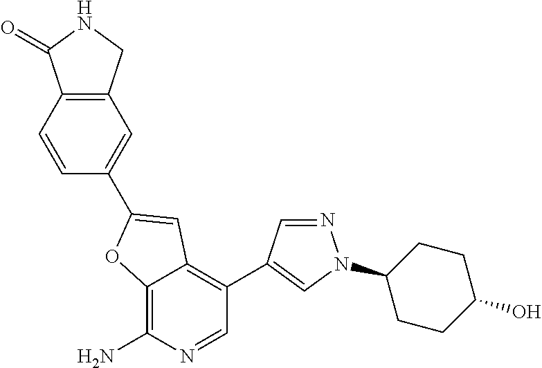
C12=C(CNC1=O)C=C(C1=CC3=C(C4=CN(C5CCC(O)CC5)N=C4)C=NC(N)=C3O1)C=C2
